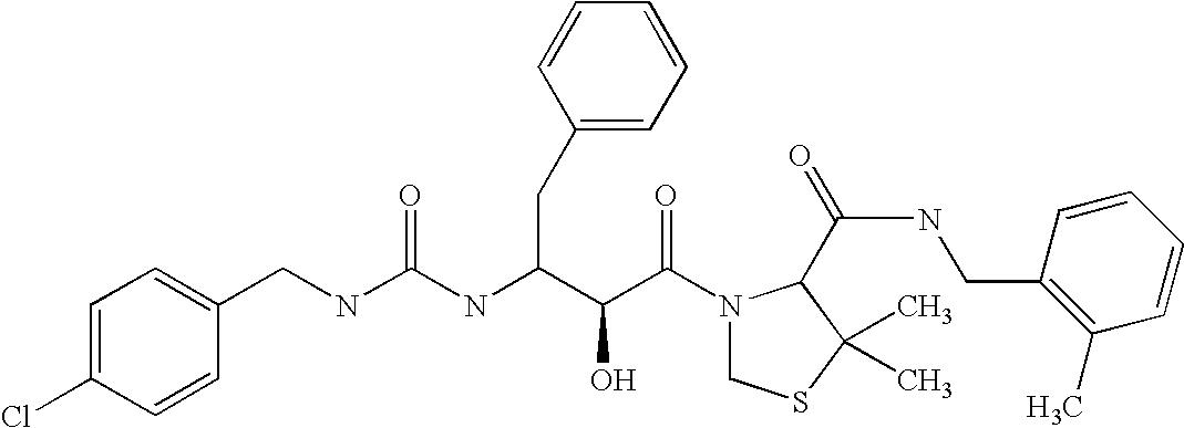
C1=CC(Cl)=CC=C1CNC(NC(C(C(N1CSC(C)(C)C1C(NCC1=C(C)C=CC=C1)=O)=O)O)CC1=CC=CC=C1)=O
